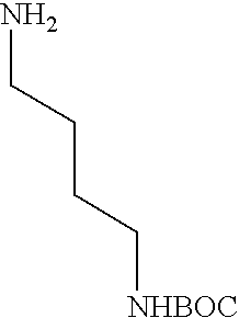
C(CCC[NHBOC])N
